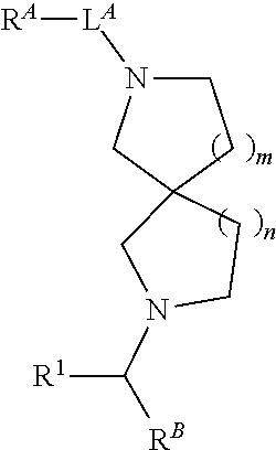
N1([LA][RA])CCC2(C1)CCN(C([R1])[RB])C2
